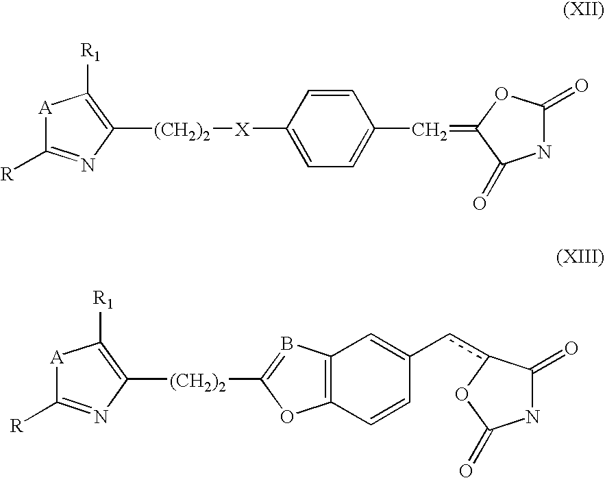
[A]1C([R])=NC([(CH2)2][X]C2=CC=C(C=C3C(=O)NC(=O)O3)C=C2)=C1[R1].[A]1C([R])=NC([(CH2)2]C2=BC3=C(O2)C=CC(cc2C(=O)NC(=O)O2)=C3)=C1[R1]
